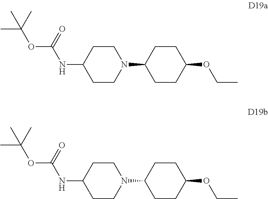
O(C(=O)NC1CCN(C2CCC(OCC)CC2)CC1)C(C)(C)C.O(C(=O)NC1CCN(C2CCC(OCC)CC2)CC1)C(C)(C)C
